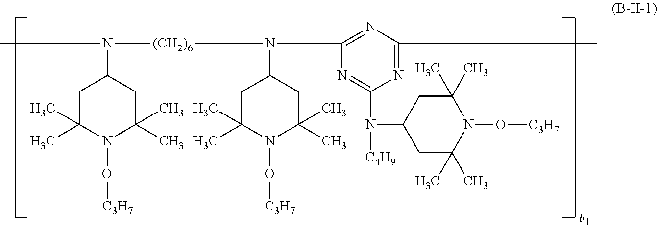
C1C(C)(C)N(O[C3H7])C(C)(C)CC1N(C)[(CH2)6]N(C1CC(C)(C)N(O[C3H7])C(C)(C)C1)C1=NC(C)=NC(N(C2CC(C)(C)N(O[C3H7])C(C)(C)C2)[C4H9])=N1
